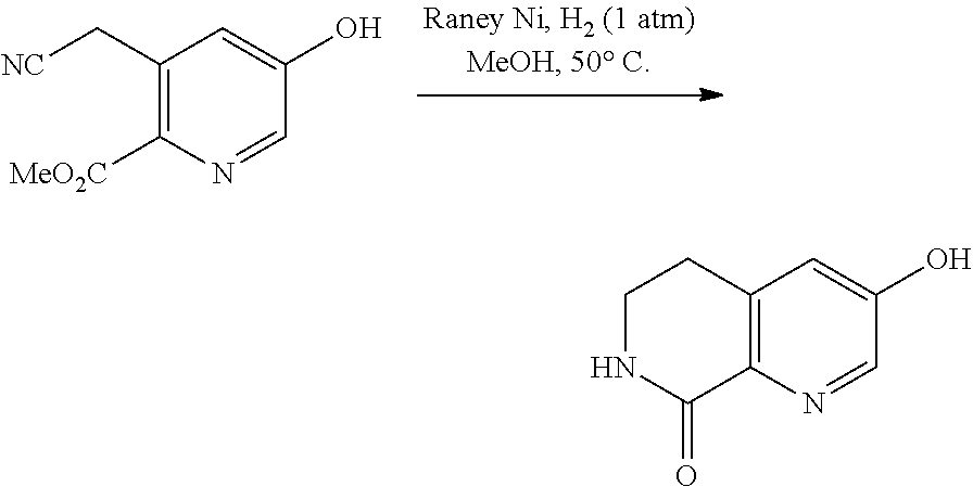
C1(C[NC])=C([MeO2C])N=CC(O)=C1.C12=C(N=CC(O)=C1)C(=O)NCC2
